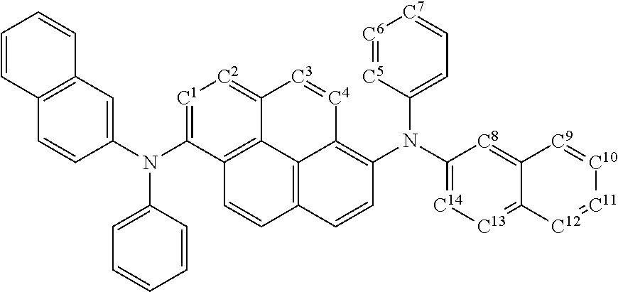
C12=C(C=C(N(C3=CC=CC=C3)C3=[C1][C2]=C4C5=C3C=CC3=C5C(=C(N(C5=[C14][C13]=C6C(=[C8]5)[C9]=[C10][C11]=[C12]6)C5=CC=[C7][C6]=[C5]5)C=C3)[C4]=[C3]4)C=C1)C=CC=C2
